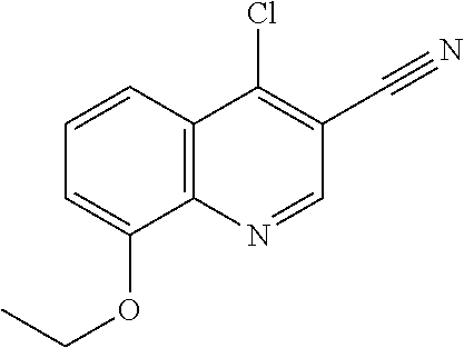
C1=CC2=C(C(OCC)=C1)N=CC(C#N)=C2Cl
